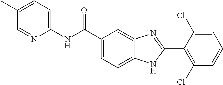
C1=C(C(NC2=CC=C(C)C=N2)=O)C=C2C(=C1)NC(C1=C(Cl)C=CC=C1Cl)=N2
